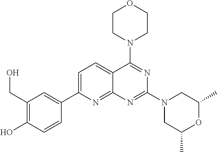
C1=C(C2=CC(CO)=C(O)C=C2)N=C2C(=C1)C(N1CCOCC1)=NC(N1CC(C)OC(C)C1)=N2
